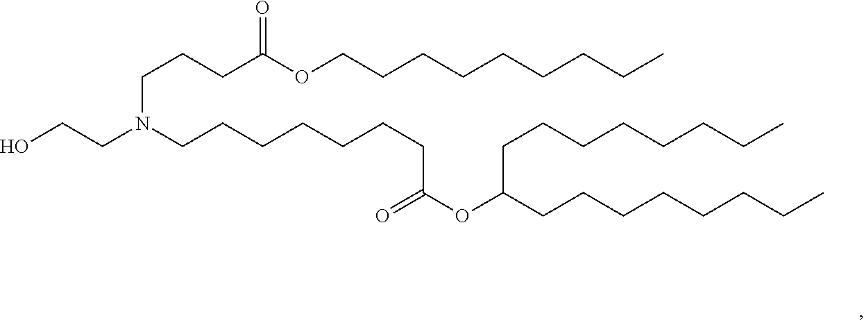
C(C(OC(CCCCCCCC)CCCCCCCC)=O)CCCCCCN(CCO)CCCC(OCCCCCCCCC)=O
